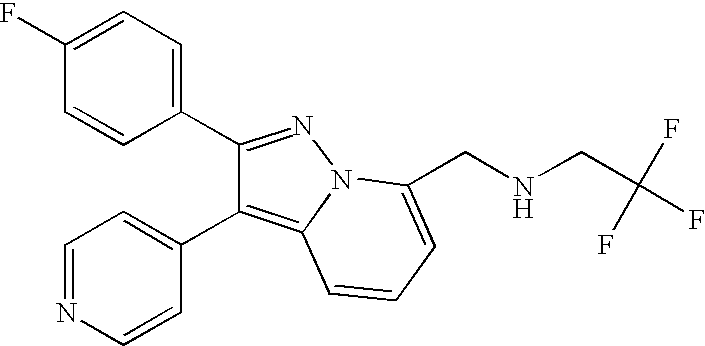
C1(F)=CC=C(C2=NN3C(=C2C2=CC=NC=C2)C=CC=C3CNCC(F)(F)F)C=C1
